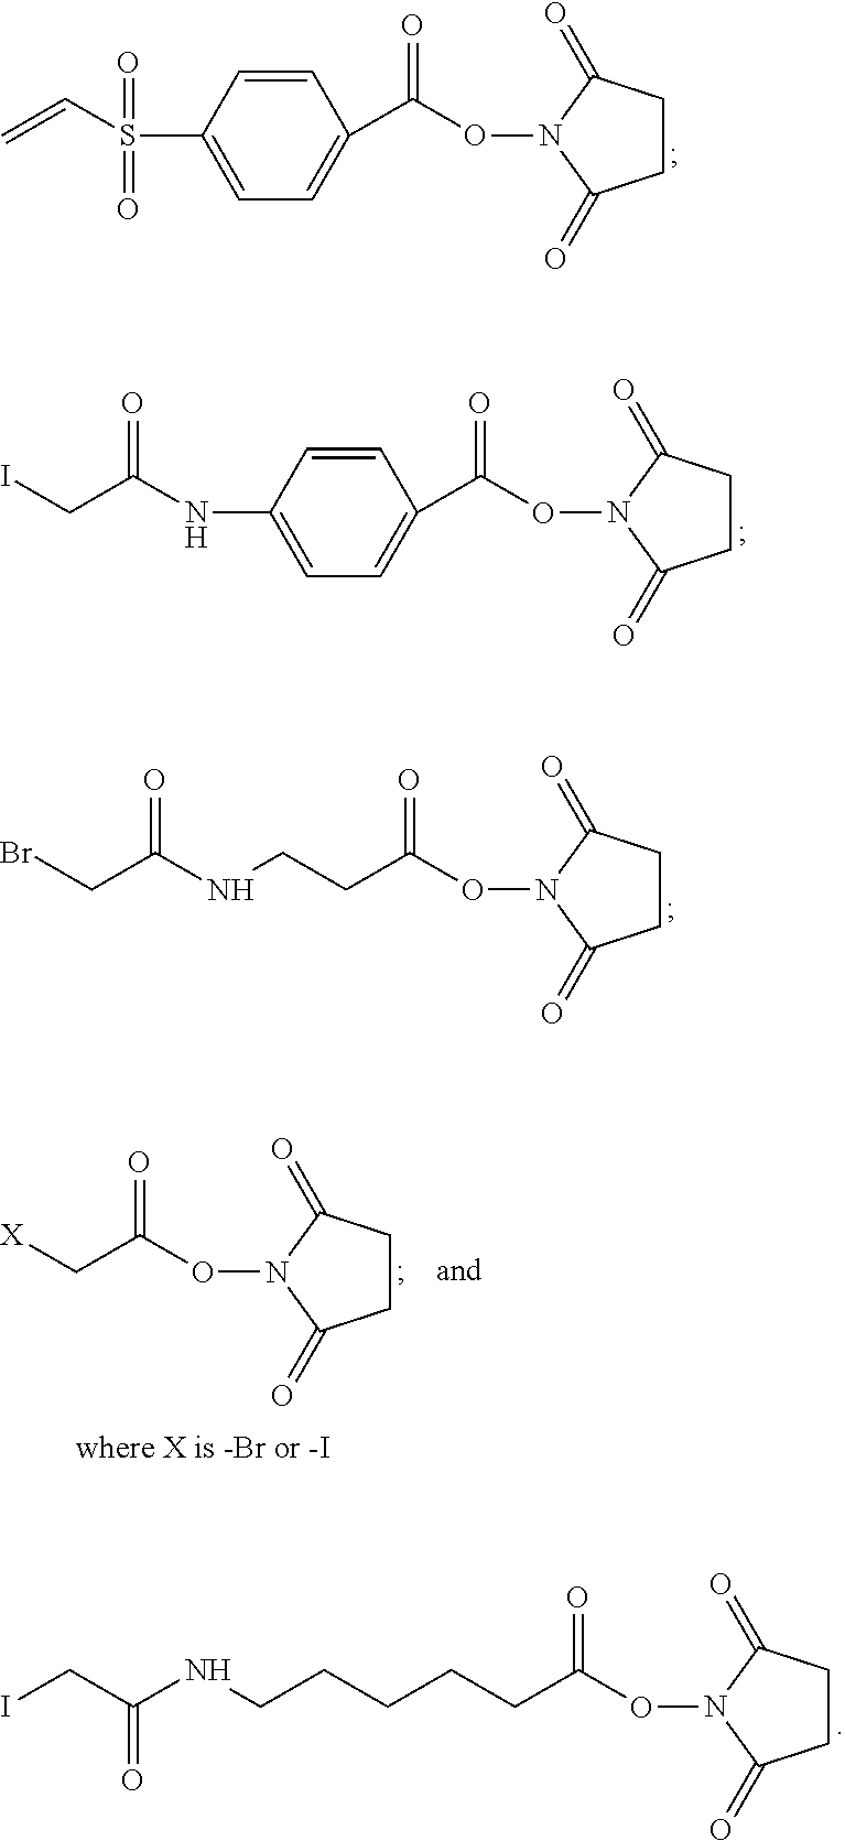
C1=CC(S(C=C)(=O)=O)=CC=C1C(ON1C(=O)CCC1=O)=O.C1=CC(NC(CI)=O)=CC=C1C(ON1C(=O)CCC1=O)=O.N1(OC(CCNC(CBr)=O)=O)C(=O)CCC1=O.N1(OC(C[X])=O)C(=O)CCC1=O.N1(OC(CCCCCNC(CI)=O)=O)C(=O)CCC1=O
